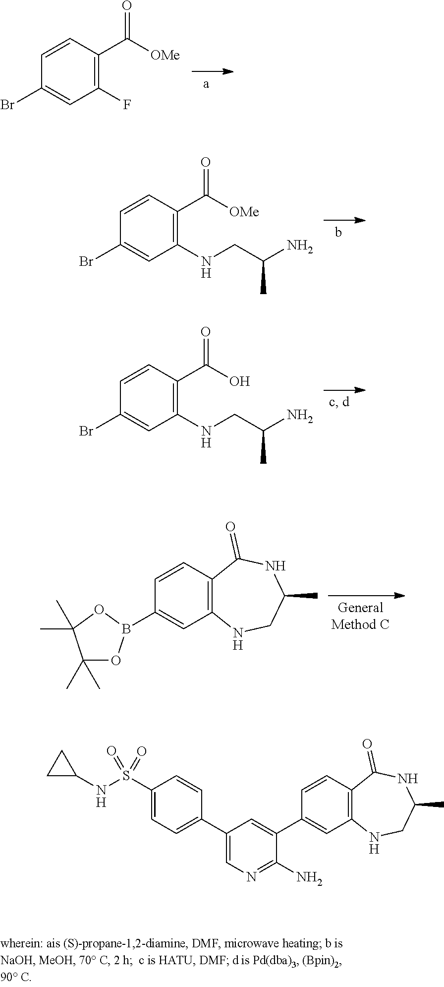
C1=CC(C([OMe])=O)=C(F)C=C1Br.C1=CC(C([OMe])=O)=C(NCC(N)C)C=C1Br.C1=CC(C(O)=O)=C(NCC(N)C)C=C1Br.C1=CC2=C(C=C1B1OC(C)(C)C(C)(C)O1)NCC(C)NC2=O.C1=CC2=C(C=C1C1=CC(C3=CC=C(S(NC4CC4)(=O)=O)C=C3)=CN=C1N)NCC(C)NC2=O
